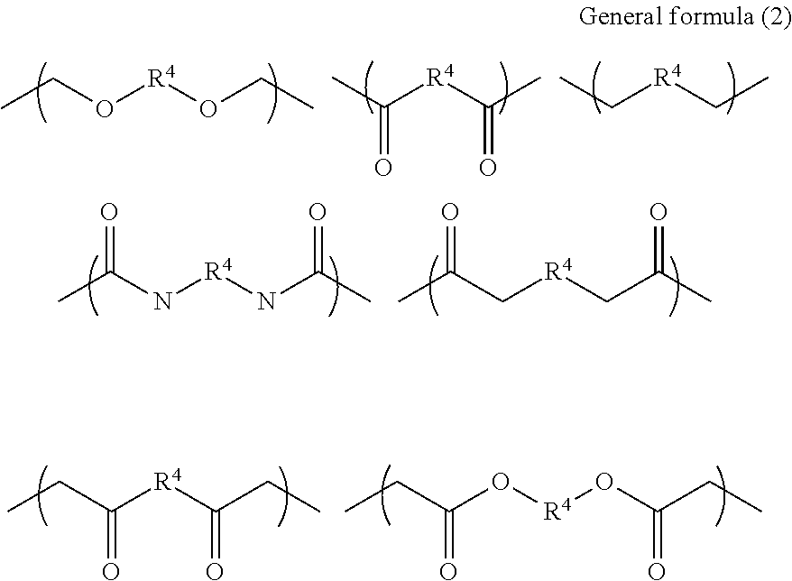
CCO[R4]OCC.CC([R4]C(C)=O)=O.CC[R4]CC.CC(N[R4]NC(C)=O)=O.CC(C[R4]CC(C)=O)=O.CCC([R4]C(CC)=O)=O.CCC(O[R4]OC(CC)=O)=O
